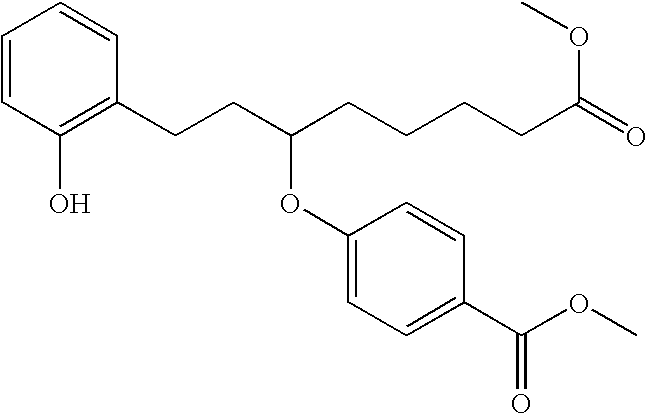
C1=CC=CC(CCC(CCCCC(=O)OC)OC2=CC=C(C(=O)OC)C=C2)=C1O
